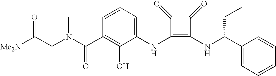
N(C1=C(NC(C2=CC=CC=C2)CC)C(=O)C1=O)C1=CC=CC(C(=O)N(C)CC([Me2N])=O)=C1O
